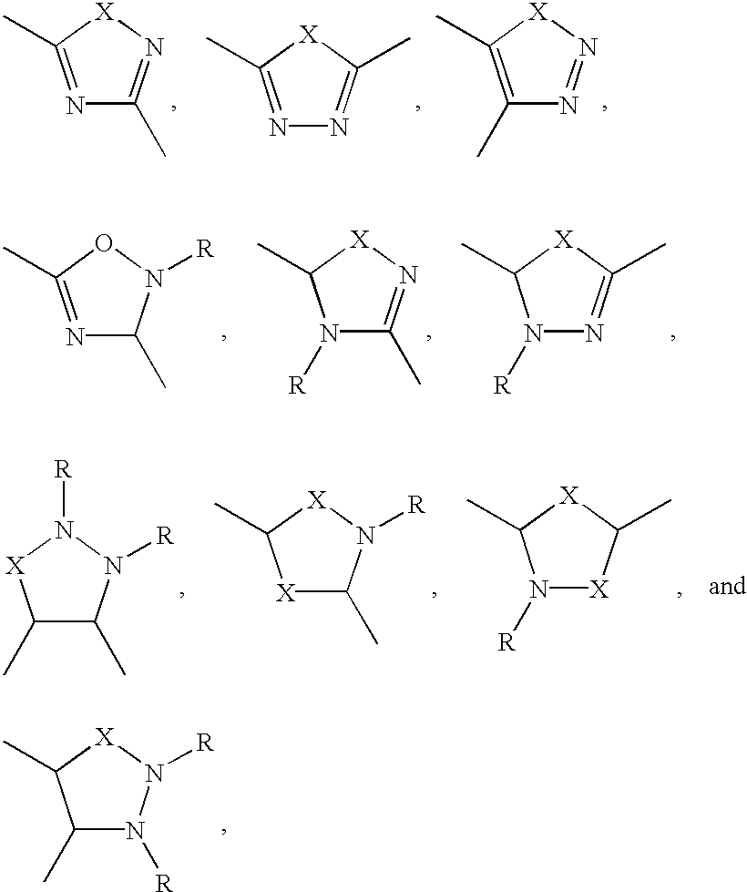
N1=C(C)[X]N=C1C.N1=C(C)[X]C(C)=N1.C1(C)=C(C)[X]N=N1.N1=C(C)ON([R])C1C.N1([R])C(C)=N[X]C1C.N1([R])N=C(C)[X]C1C.[X]1C(C)N([R])[X]C1C.N1([R])[X]C(C)[X]C1C.C1(C)C(C)N([R])N([R])[X]1.C1(C)N([R])N([R])[X]C1C
